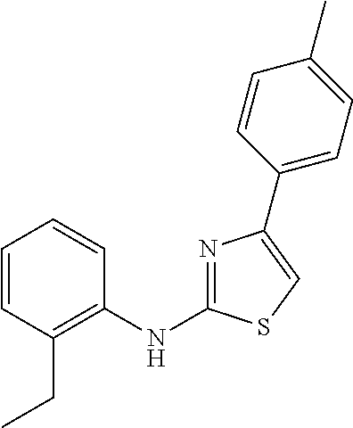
C1=CC(CC)=C(NC2=NC(C3=CC=C(C)C=C3)=CS2)C=C1
